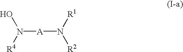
N([A]N([R2])[R1])([R4])O
